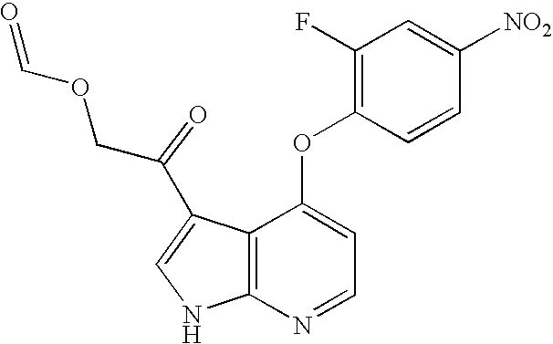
O(C1=CC=NC2=C1C(C(COC=O)=O)=CN2)C1=C(F)C=C([NO2])C=C1
